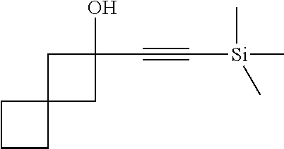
C12(CCC1)CC(C#C[Si](C)(C)C)(O)C2
